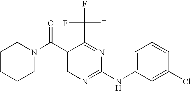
N1(C(C2=CN=C(NC3=CC=CC(Cl)=C3)N=C2C(F)(F)F)=O)CCCCC1
